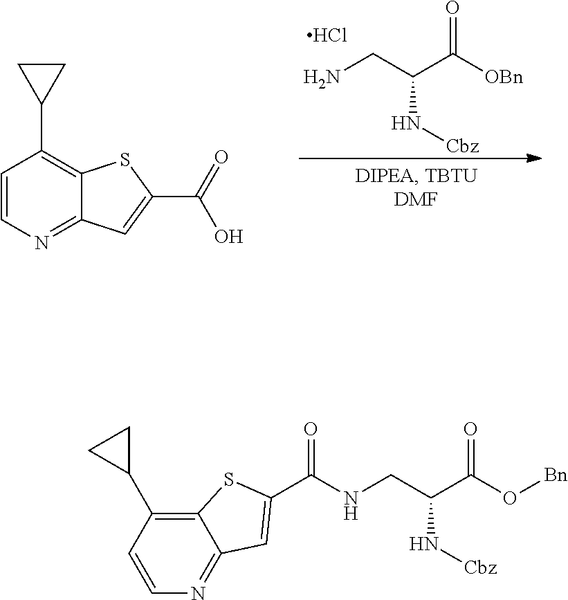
C1=CN=C2C(=C1C1CC1)SC(C(=O)O)=C2.O=C([OBn])C(CN)N[Cbz].Cl.C12=C(C3CC3)C=CN=C1C=C(C(NCC(C(O[Bn])=O)N[Cbz])=O)S2
